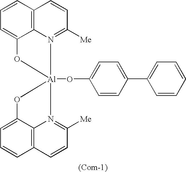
C12=C3C=CC=C1O[Al]1(OC4=CC=C(C5=CC=CC=C5)C=C4)(N2=C([Me])C=C3)N2=C([Me])C=CC3=C2C(=CC=C3)O1
